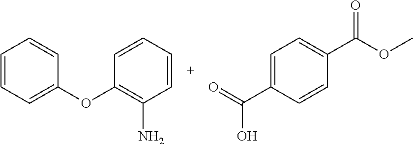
C1=C(C(O)=O)C=CC(C(=O)OC)=C1.C1=CC=CC(OC2=C(N)C=CC=C2)=C1
